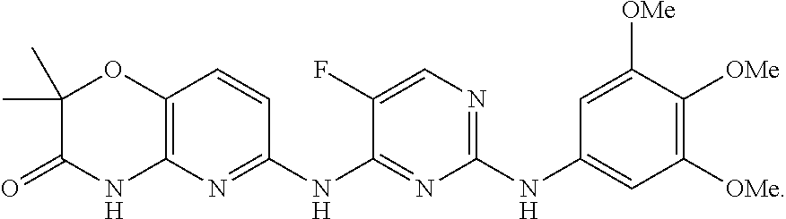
C1(F)=CN=C(NC2=CC([OMe])=C([OMe])C([OMe])=C2)N=C1NC1=NC2=C(C=C1)OC(C)(C)C(=O)N2
